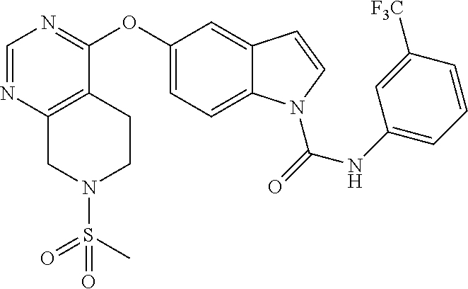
N1(S(C)(=O)=O)CCC2=C(C1)N=CN=C2OC1=CC=C2C(=C1)C=CN2C(=O)NC1=CC=CC([F3C])=C1
